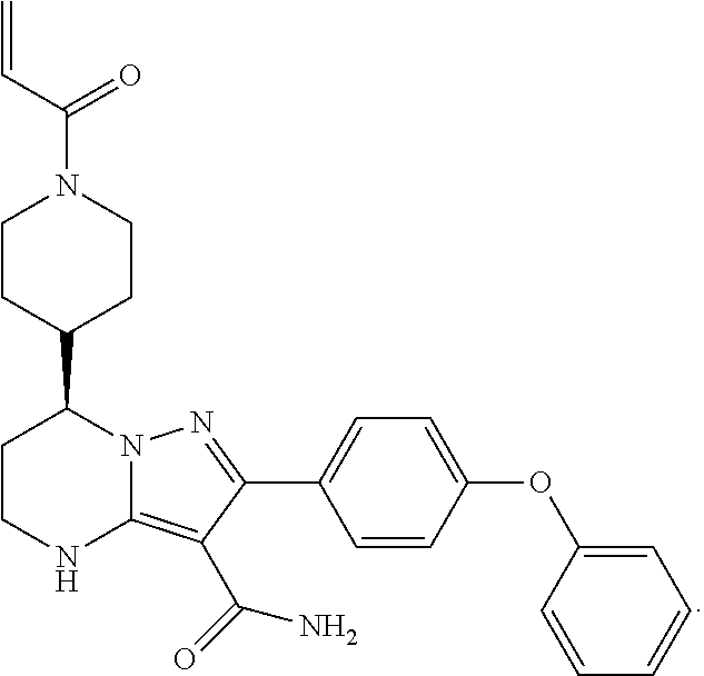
C=CC(=O)N1CCC(C2CCNC3=C(C(N)=O)C(C4=CC=C(OC5=CC=CC=C5)C=C4)=NN32)CC1
